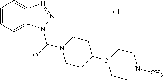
C1=CC=C2C(=C1)N=NN2C(=O)N1CCC(N2CCN(C)CC2)CC1.Cl
